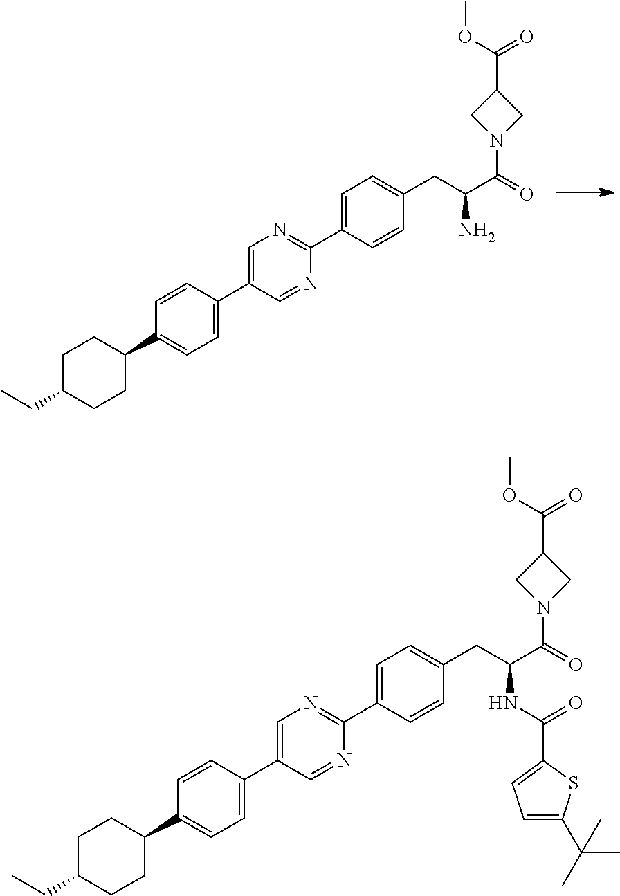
C1=CC(C2=CN=C(C3=CC=C(CC(C(N4CC(C(OC)=O)C4)=O)NC(=O)C4=CC=C(C(C)(C)C)S4)C=C3)N=C2)=CC=C1C1CCC(CC)CC1.C1=CC(C2=CN=C(C3=CC=C(CC(N)C(=O)N4CC(C(OC)=O)C4)C=C3)N=C2)=CC=C1C1CCC(CC)CC1
